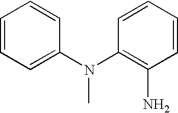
C1=CC=C(N(C2=C(N)C=CC=C2)C)C=C1
